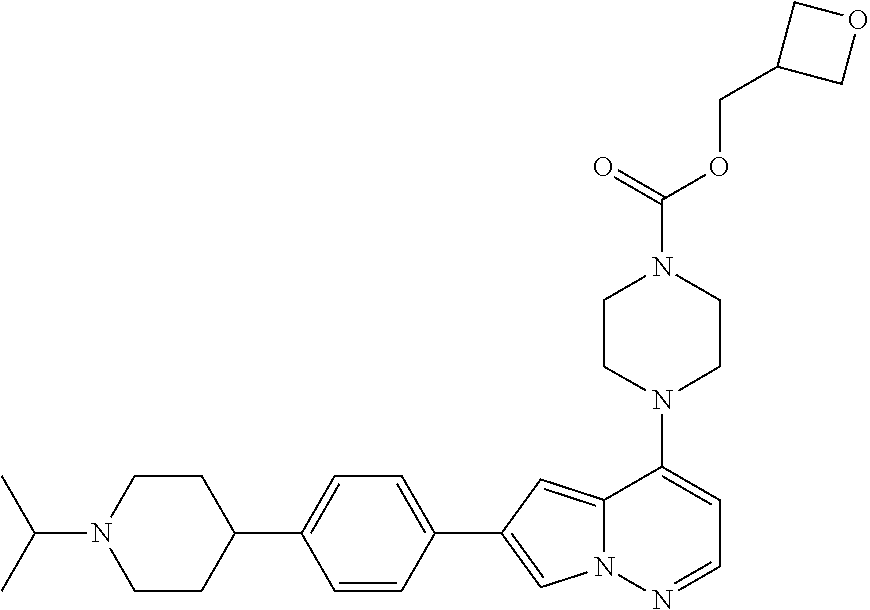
N1(C2=CC=NN3C2=CC(C2=CC=C(C4CCN(C(C)C)CC4)C=C2)=C3)CCN(C(OCC2COC2)=O)CC1
